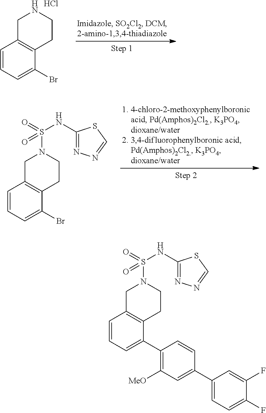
C1=CC=C(C2=C([MeO])C=C(C3=CC=C(F)C(F)=C3)C=C2)C2=C1CN(S(=O)(NC1=NN=CS1)=O)CC2.C1=CC=C(Br)C2=C1CNCC2.Cl.C1=CC=C(Br)C2=C1CN(S(=O)(NC1=NN=CS1)=O)CC2
